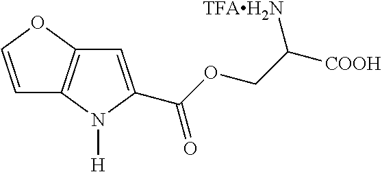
C1=COC2=C1N([H])C(C(OCC([COOH])[TFAH2N])=O)=C2
